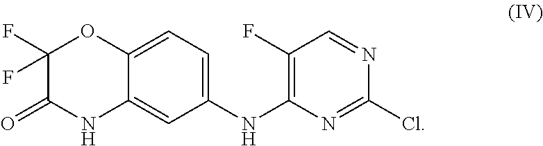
C1(NC2=C(F)C=NC(Cl)=N2)=CC=C2C(=C1)NC(=O)C(F)(F)O2
